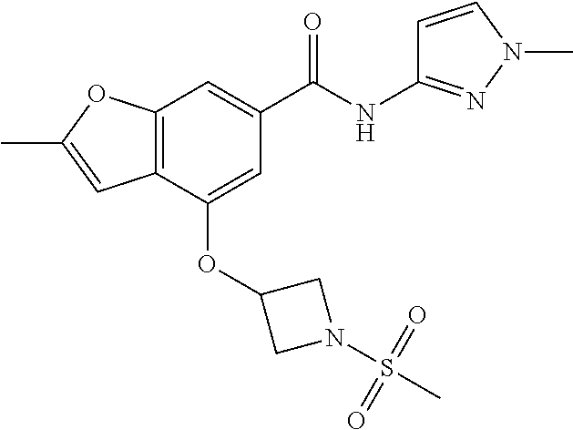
C12=C(C(OC3CN(S(C)(=O)=O)C3)=CC(C(NC3=NN(C)C=C3)=O)=C1)C=C(C)O2
